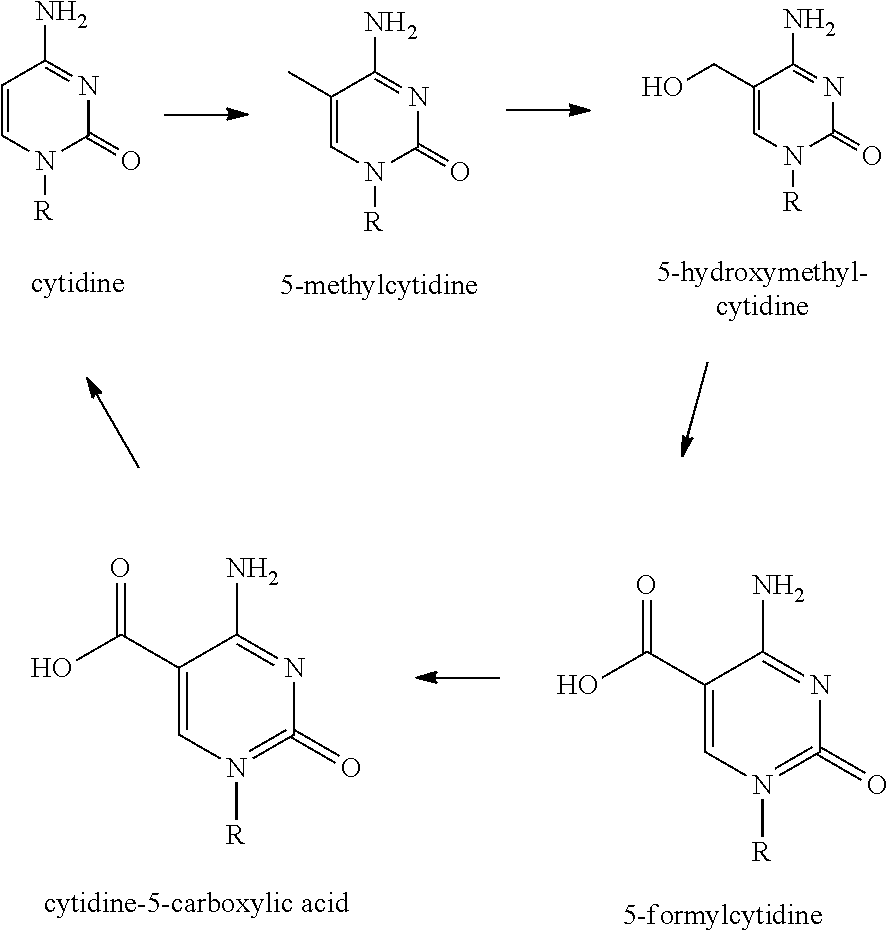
C1(C(O)=O)=CN([R])=C(=O)N=C1N.C1(C(O)=O)=CN([R])=C(=O)N=C1N.C1=CN([R])C(=O)N=C1N.C1(C)=CN([R])C(=O)N=C1N.C1(CO)=CN([R])C(=O)N=C1N
